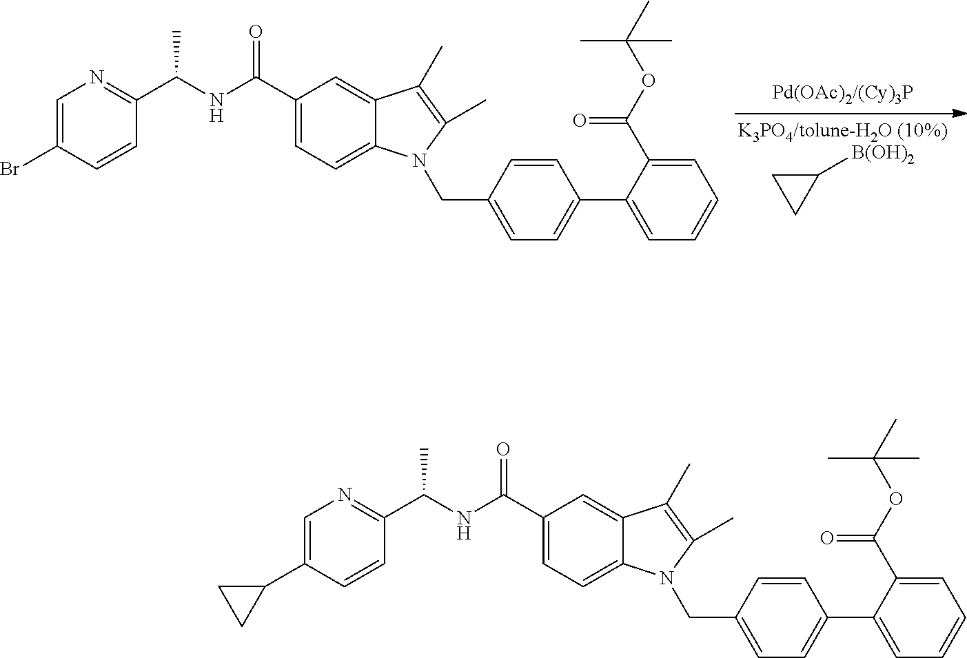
N(C(C1=CC=C2C(=C1)C(C)=C(C)N2CC1=CC=C(C2=CC=CC=C2C(OC(C)(C)C)=O)C=C1)=O)C(C1=NC=C(Br)C=C1)C.C1([B(OH)2])CC1.N(C(C1=CC=C2C(=C1)C(C)=C(C)N2CC1=CC=C(C2=CC=CC=C2C(OC(C)(C)C)=O)C=C1)=O)C(C1=NC=C(C2CC2)C=C1)C
